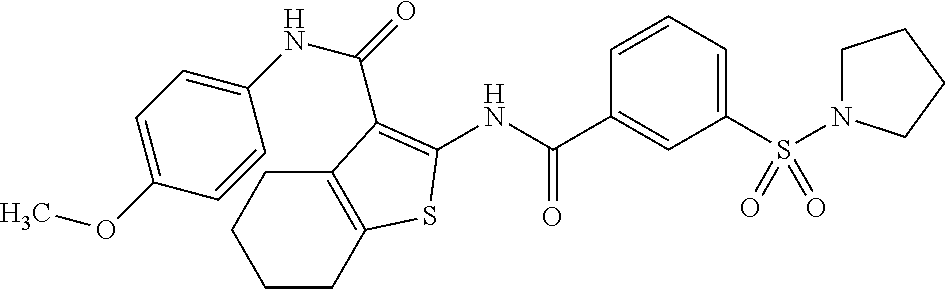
S(C1=CC=CC(C(NC2=C(C(=O)NC3=CC=C(OC)C=C3)C3=C(CCCC3)S2)=O)=C1)(=O)(=O)N1CCCC1
